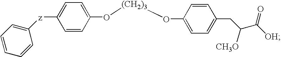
C1=CC(CC([CH3O])C([OH])=O)=CC=C1O[(CH2)3]OC1=CC=C([z]C2=CC=CC=C2)C=C1
